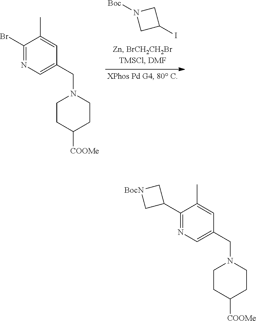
C1N([Boc])CC1I.C1(Br)=NC=C(CN2CCC([COOMe])CC2)C=C1C.C1(C2C[BocN]C2)=NC=C(CN2CCC([COOMe])CC2)C=C1C
